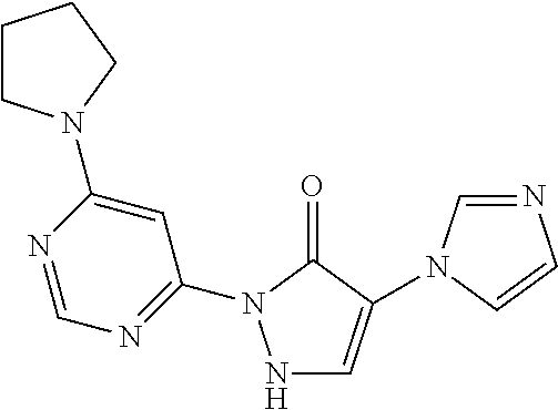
N1C=C(N2C=NC=C2)C(=O)N1C1=NC=NC(N2CCCC2)=C1
